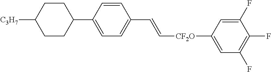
C1CC([C3H7])CCC1C1=CC=C(C=C[CF2O]C2=CC(F)=C(F)C(F)=C2)C=C1
